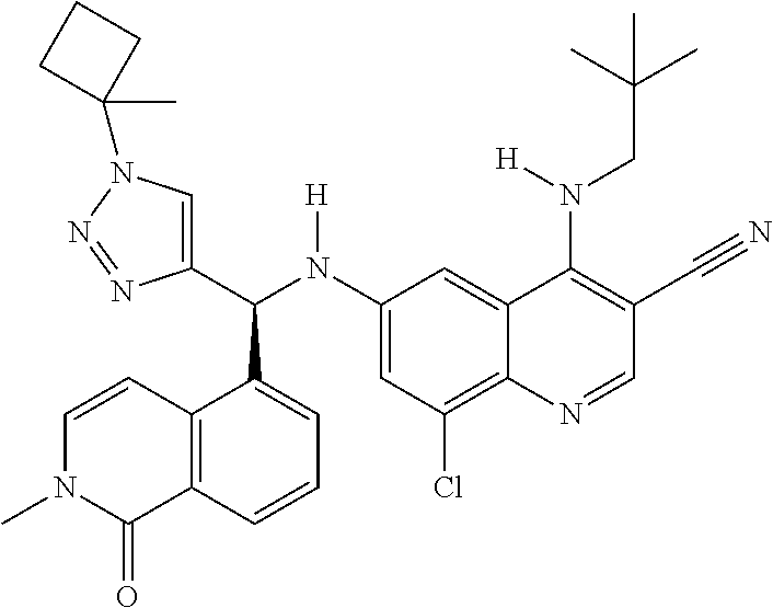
C1(N(C(C2=CN(C3(C)CCC3)N=N2)C2=CC=CC3=C2C=CN(C)C3=O)[H])=CC(Cl)=C2C(=C1)C(N(CC(C)(C)C)[H])=C(C#N)C=N2
